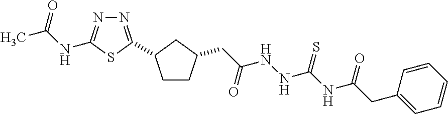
N1=C(C2CCC(CC(NNC(NC(CC3=CC=CC=C3)=O)=S)=O)C2)SC(NC(C)=O)=N1
